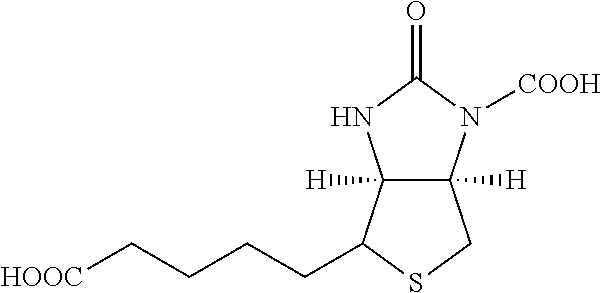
C12([H])C([H])(C(CCCC[HOOC])SC1)NC(=O)N2[COOH]
